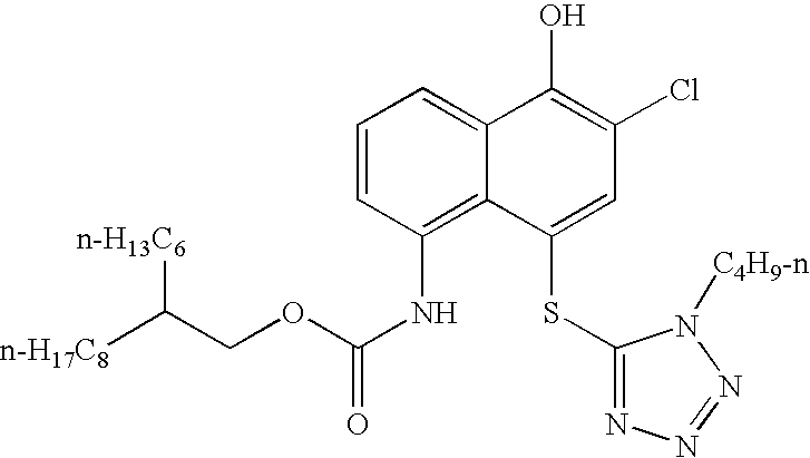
C1=CC(NC(=O)OCC([n-H17C8])[n-H13C6])=C2C(=C1)C(O)=C(Cl)C=C2SC1=NN=NN1[C4H9-n]
